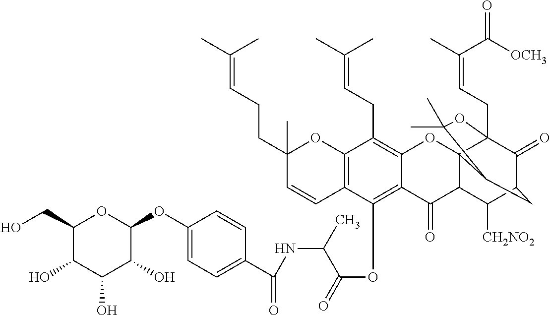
C1(O)C(CO)OC(OC2=CC=C(C(=O)NC(C(=O)OC3=C4C(=C(CC=C(C)C)C5=C3C=CC(C)(CCC=C(C)C)O5)OC35C(C4=O)C([CH2NO2])C4C(=O)C3(CC=C(C)C(=O)[OCH3])OC(C)(C)C5C4)C)C=C2)C(O)C1O
